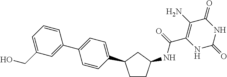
C(C1=C(N)C(=O)NC(=O)N1)(=O)NC1CCC(C2=CC=C(C3=CC(CO)=CC=C3)C=C2)C1
